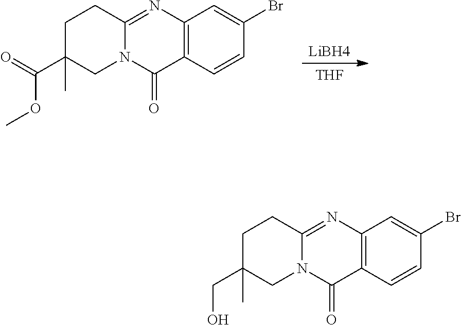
[LiBH4].[THF].C12=C(C=CC(Br)=C1)C(=O)N1C(=N2)CCC(C(=O)OC)(C)C1.C12=C(C=CC(Br)=C1)C(=O)N1C(=N2)CCC(CO)(C)C1
